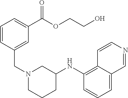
C1=C2C(=C(NC3CN(CC4=CC(C(OCCO)=O)=CC=C4)CCC3)C=C1)C=CN=C2
